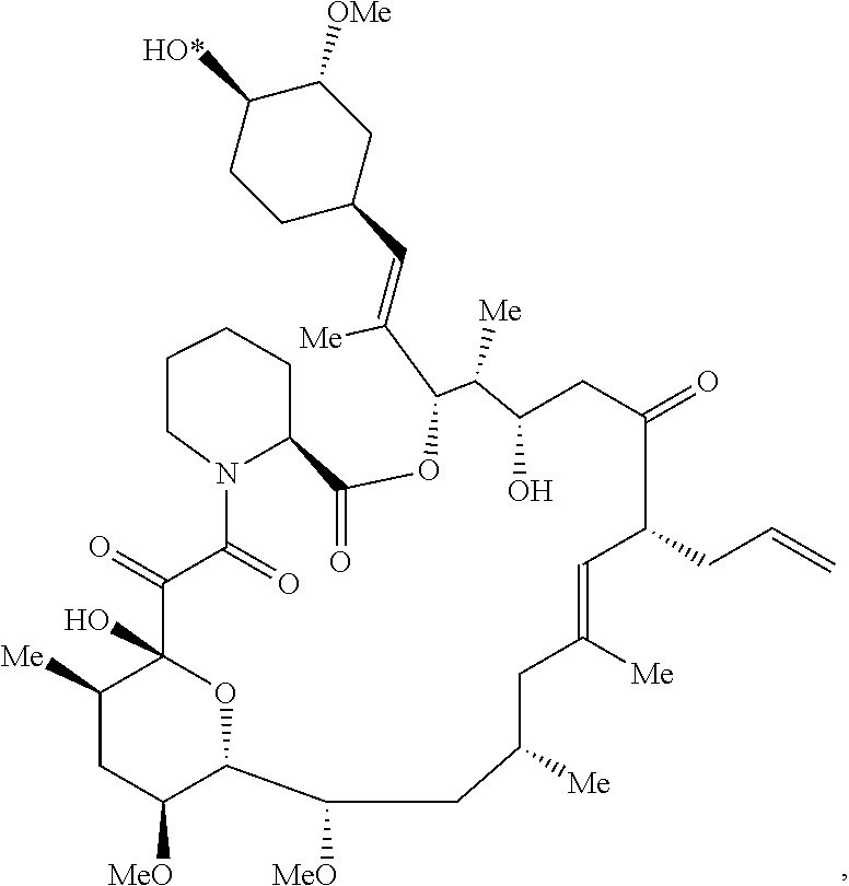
C1([Me])CC([MeO])C2OC1(O)C(=O)C(=O)N1CCCCC1C(=O)OC(C(=CC1CC([OMe])C([HO*])CC1)[Me])C([Me])C(O)CC(=O)C(CC=C)C=C([Me])CC([Me])CC2[MeO]
